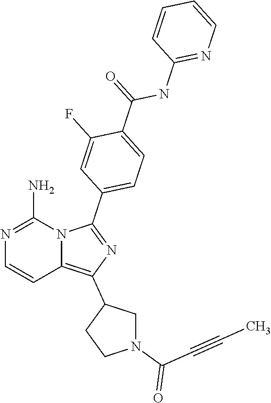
N1=C(N)N2C(=C(C3CN(C(C#CC)=O)CC3)N=C2C2=CC=C(C(NC3=NC=CC=C3)=O)C(F)=C2)C=C1
